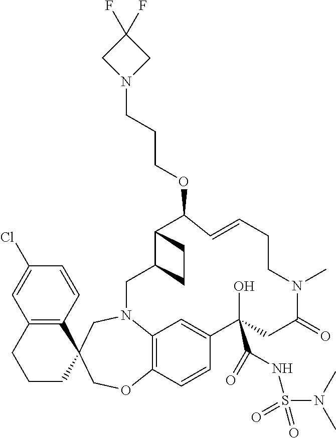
C12=C(C=CC(Cl)=C1)C1(CCC2)COC2=C3N(C1)CC1C(C(OCCCN4CC(F)(F)C4)C=CCCN(C)C(=O)CC(O)(C(=O)NS(=O)(N(C)C)=O)C(=C3)C=C2)CC1
